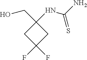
C1(NC(N)=S)(CO)CC(F)(F)C1
